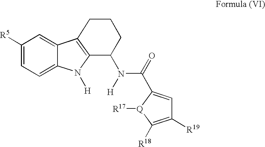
C1([R5])=CC=C2C(=C1)C1=C(N2[H])C(N(C(=O)C2=CC([R19])=C([R18])[Q]2[R17])[H])CCC1
